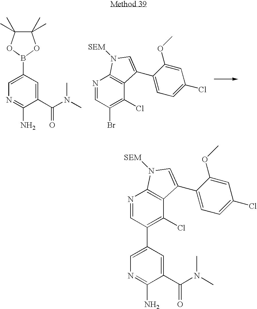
N1=CC(Br)=C(Cl)C2=C1N([SEM])C=C2C1=CC=C(Cl)C=C1OC.C1=C(B2OC(C)(C)C(C)(C)O2)C=C(C(N(C)C)=O)C(N)=N1.N1=CC(C2=CN=C(N)C(C(N(C)C)=O)=C2)=C(Cl)C2=C1N([SEM])C=C2C1=CC=C(Cl)C=C1OC
